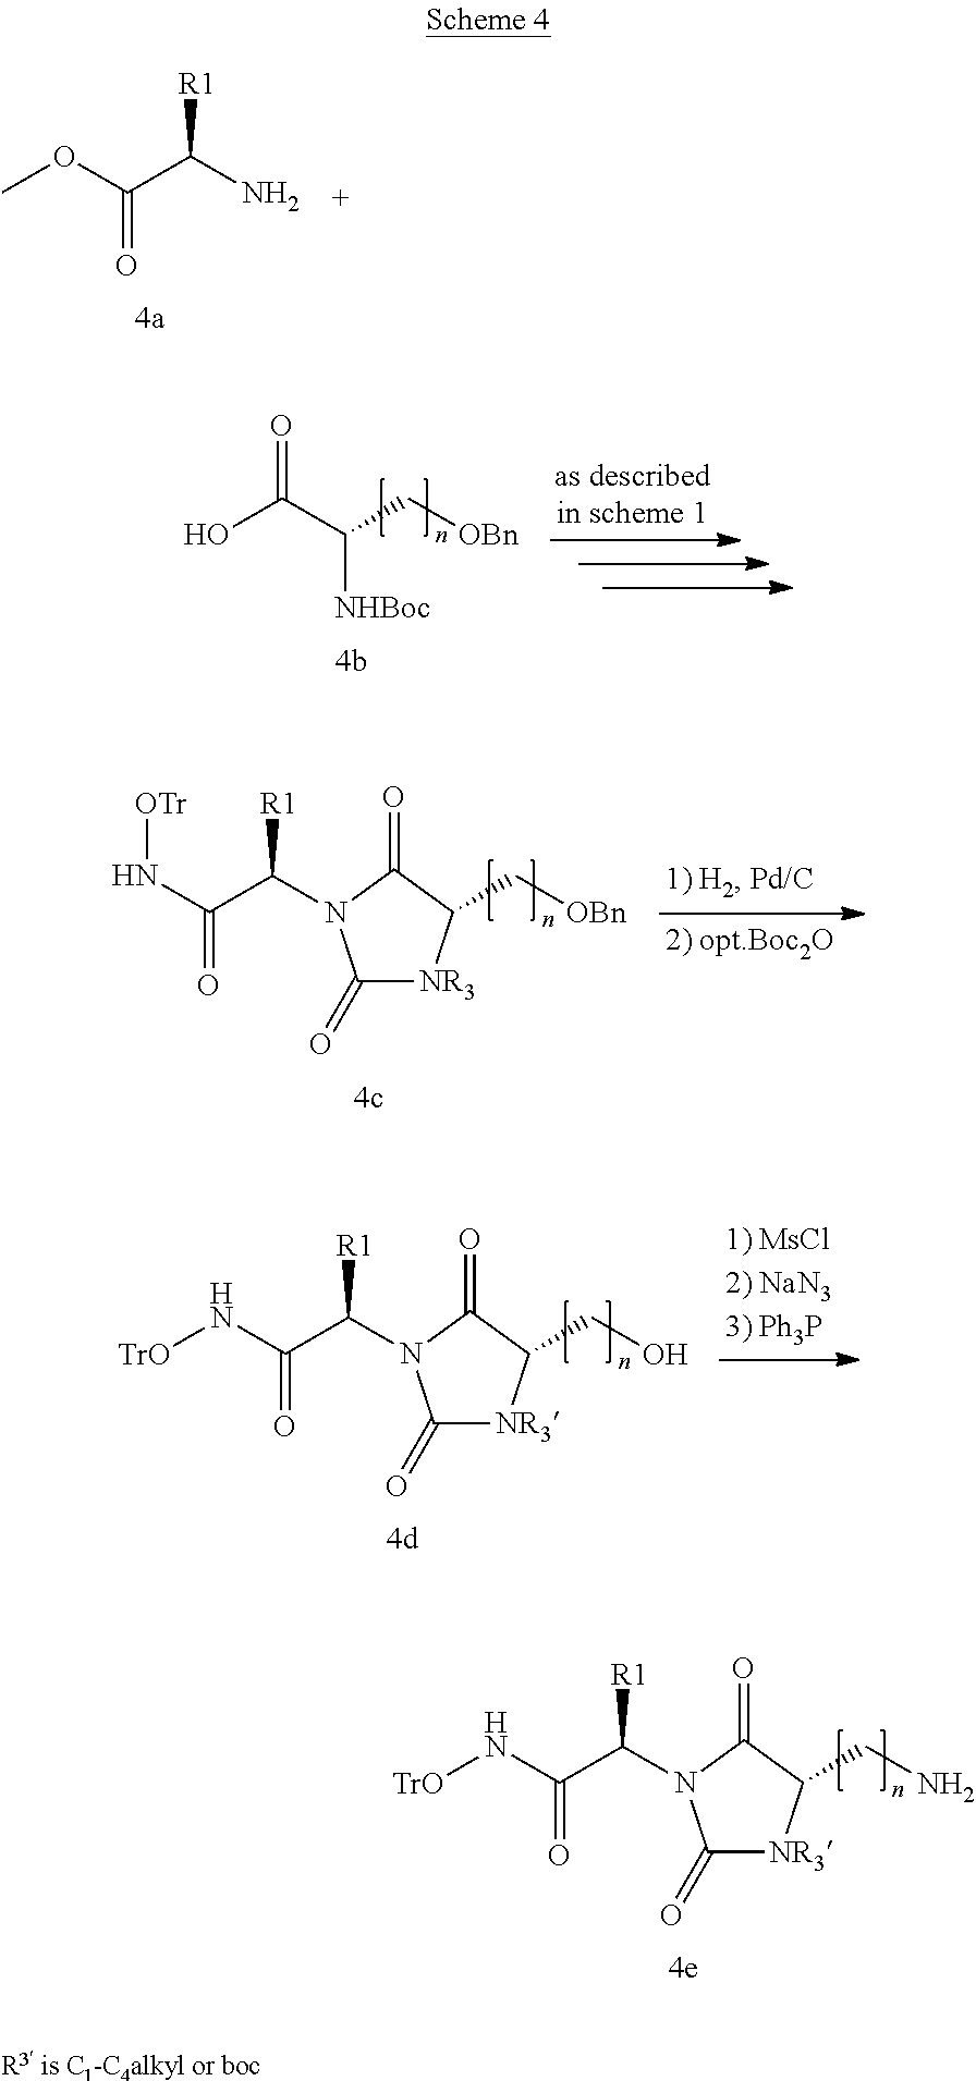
NCC1[NR3]C(=O)N(C(C(N[TrO])=O)[R1])C1=O.NC(C(OC)=O)[R1].[OBn]CC1[NR3]C(=O)N(C(C(N[OTr])=O)[R1])C1=O.OCC1[NR3]C(=O)N(C(C(N[TrO])=O)[R1])C1=O.O=C(C(C[OBn])[NHBoc])O
